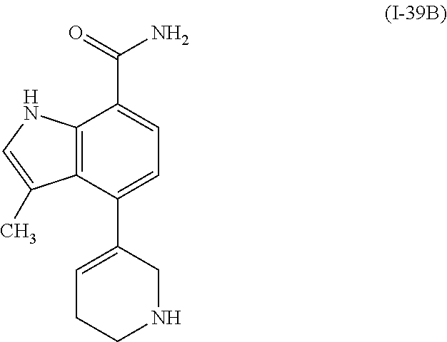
C12=C(C(C3=CCCNC3)=CC=C1C(=O)N)C(C)=CN2
